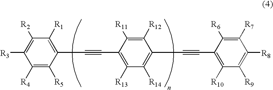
C1([R4])=C([R5])C(C#CC2=C([R13])C([R14])=C(C#CC3=C([R10])C([R9])=C([R8])C([R7])=C3[R6])C([R12])=C2[R11])=C([R1])C([R2])=C1[R3]
